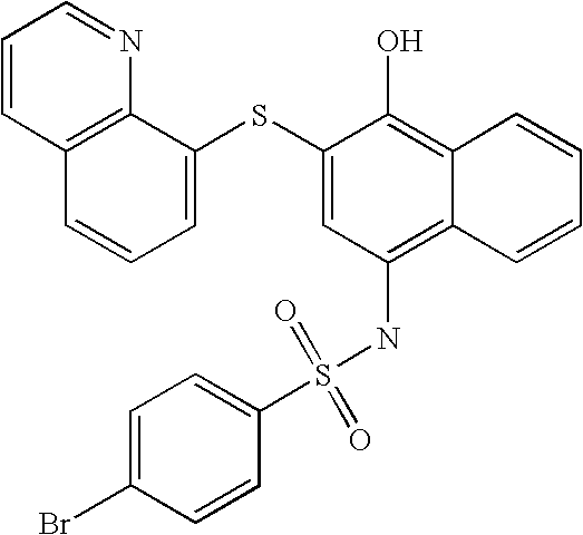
C1=CC2=C(N=C1)C(SC1=CC(NS(C3=CC=C(Br)C=C3)(=O)=O)=C3C(=C1O)C=CC=C3)=CC=C2
